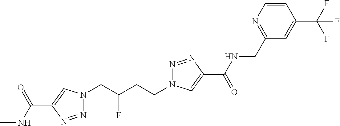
N1(CC(CCN2N=NC(C(=O)NCC3=NC=CC(C(F)(F)F)=C3)=C2)F)N=NC(C(NC)=O)=C1
